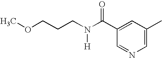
N(C(C1=CC(C)=CN=C1)=O)(CCCOC)[H]
